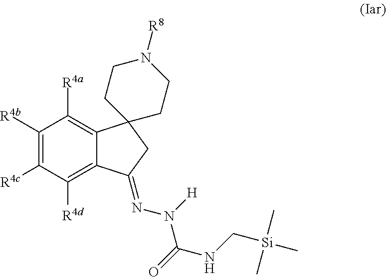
C1([R4b])=C([R4c])C([R4d])=C2C(=C1[R4a])C1(CC2=NN([H])C(NC[Si](C)(C)C)=O)CCN([R8])CC1
